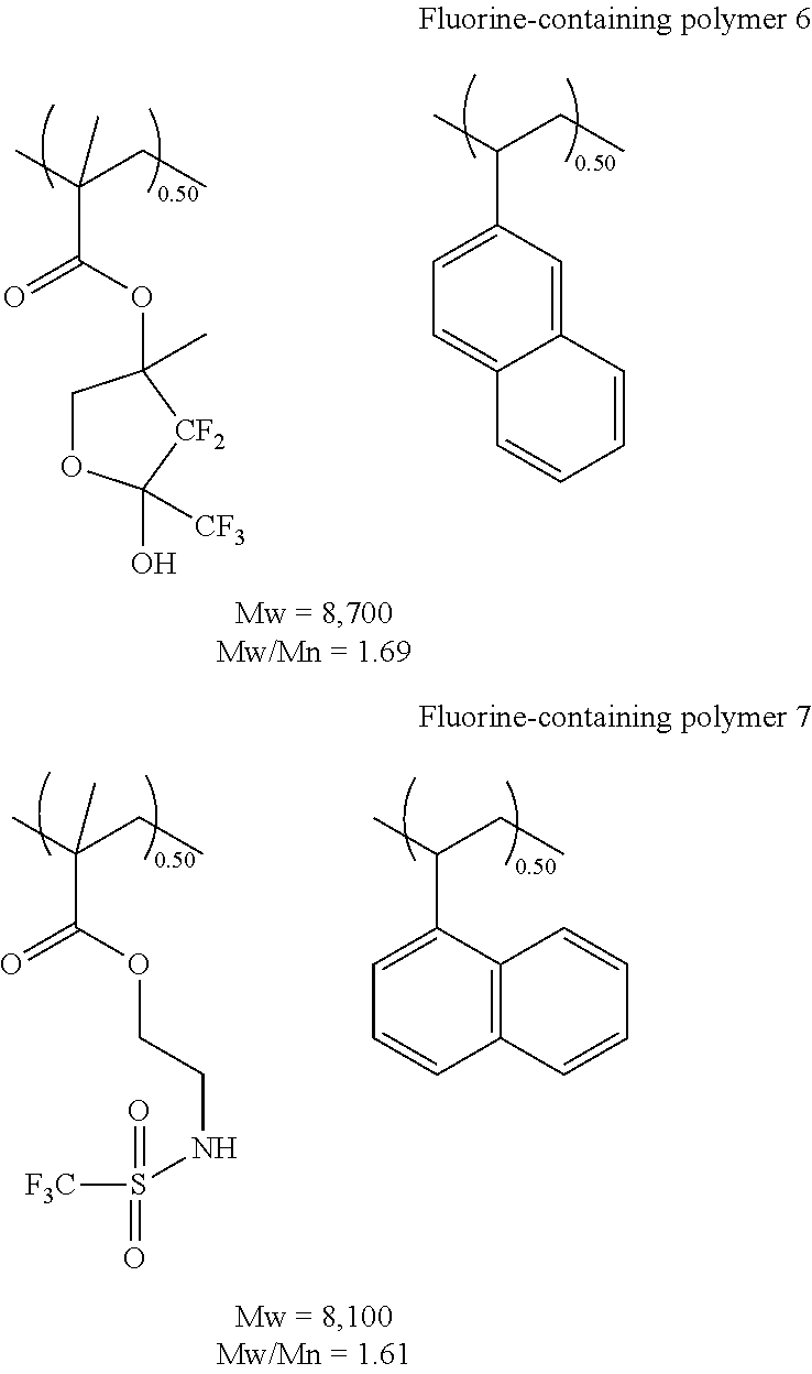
CC(CC)C1=CC=C2C(=C1)C=CC=C2.CC(CC)(C)C(OC1(C)COC([CF3])(O)[CF2]1)=O.CC(CC)C1=CC=CC2=C1C=CC=C2.CC(CC)(C)C(OCCNS(=O)(=O)[F3C])=O
